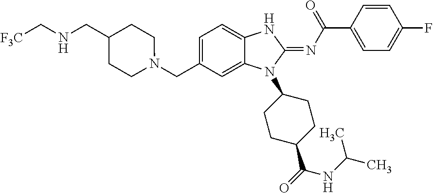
C1=C(CN2CCC(CNC[F3C])CC2)C=C2C(=C1)NC(=NC(C1=CC=C(F)C=C1)=O)N2C1CCC(C(NC(C)C)=O)CC1
